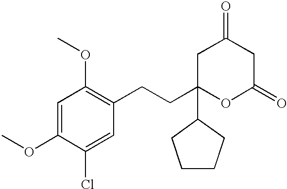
C1C(CCC2=C(OC)C=C(OC)C(Cl)=C2)(C2CCCC2)OC(=O)CC1=O
